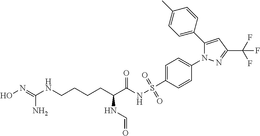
ON=C(NCCCCC(C(NS(C1=CC=C(N2N=C(C(F)(F)F)C=C2C2=CC=C(C)C=C2)C=C1)(=O)=O)=O)NC=O)N
